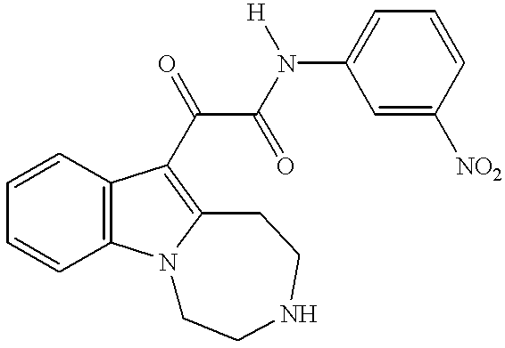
C1=CC=C(N([H])C(C(=O)C2=C3N(C4=C2C=CC=C4)CCNCC3)=O)C=C1[NO2]
